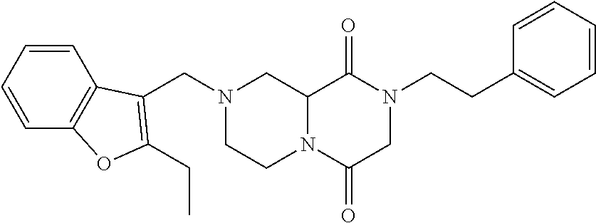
C12N(C(=O)CN(CCC3=CC=CC=C3)C1=O)CCN(CC1=C(CC)OC3=C1C=CC=C3)C2
